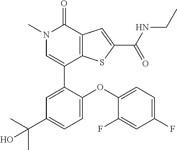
C1(C2=CC(C(C)(C)O)=CC=C2OC2=CC=C(F)C=C2F)=CN(C)C(=O)C2=C1SC(C(NCC)=O)=C2
